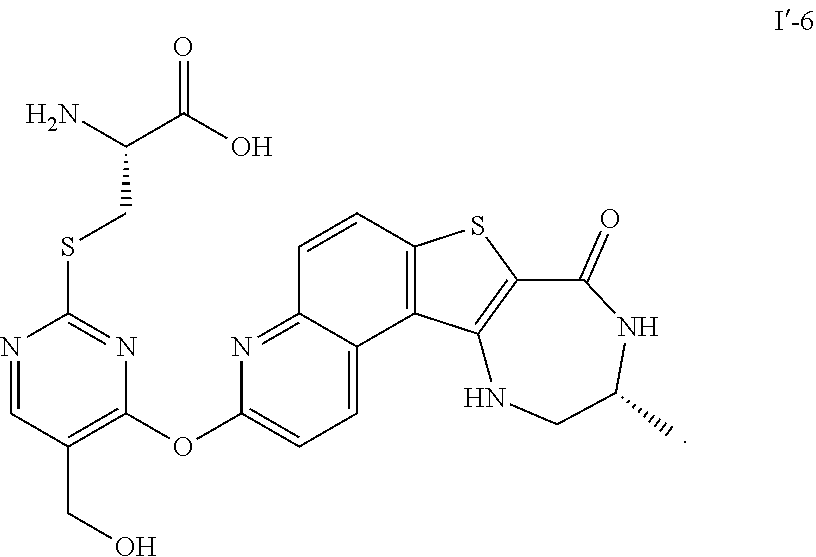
N1=CC(CO)=C(OC2=CC=C3C(=N2)C=CC2=C3C3=C(S2)C(=O)NC(C)CN3)N=C1SCC(C(O)=O)N
